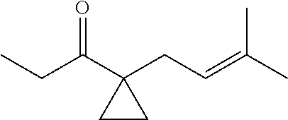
C(C1(CC=C(C)C)CC1)(CC)=O
